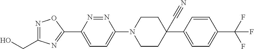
N1=C(CO)N=C(C2=CC=C(N3CCC(C#N)(C4=CC=C(C(F)(F)F)C=C4)CC3)N=N2)O1
